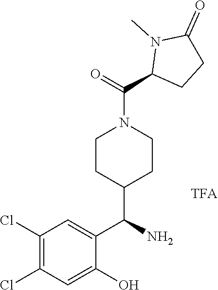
C(=O)(C1N(C)C(=O)CC1)N1CCC(C(C2=CC(Cl)=C(Cl)C=C2O)N)CC1.[TFA]
